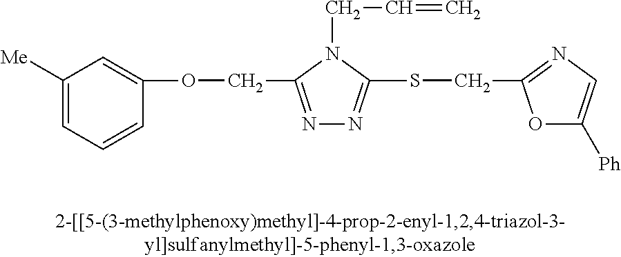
C1([Me])=CC=CC(OCC2=NN=C(SCC3=NC=C([Ph])O3)N2CC=C)=C1
